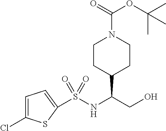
C1=C(Cl)SC(S(=O)(NC(CO)C2CCN(C(=O)OC(C)(C)C)CC2)=O)=C1
